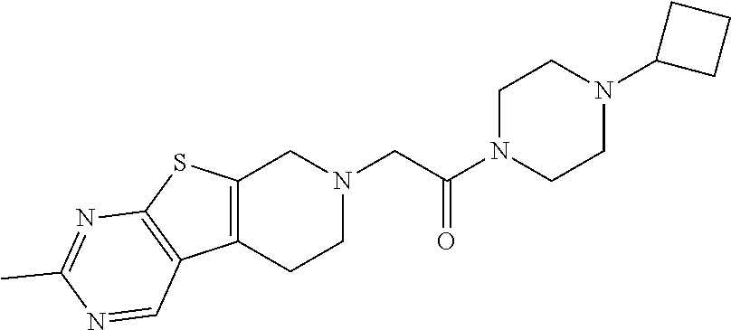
C12=C(SC3=C1C=NC(C)=N3)CN(CC(N1CCN(C3CCC3)CC1)=O)CC2
